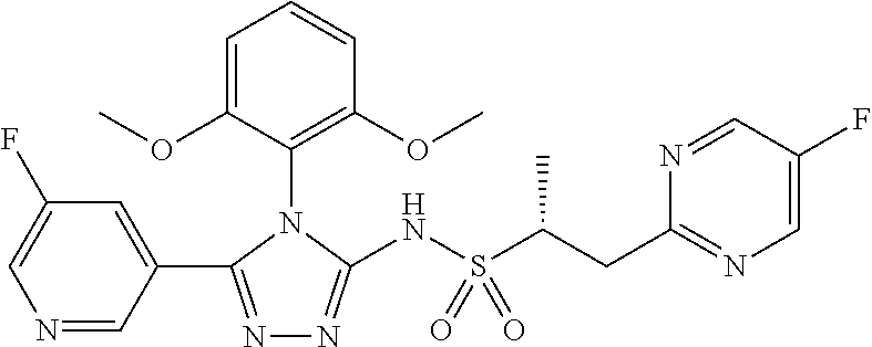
N1=C(C2=CC(F)=CN=C2)N(C2=C(OC)C=CC=C2OC)C(NS(C(CC2=NC=C(F)C=N2)C)(=O)=O)=N1
